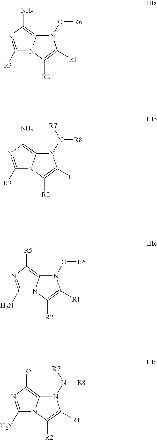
N1(O[R6])C2=C(N)N=C([R3])N2C([R2])=C1[R1].N1(N([R8])[R7])C2=C(N)N=C([R3])N2C([R2])=C1[R1].N1(O[R6])C2=C([R5])N=C(N)N2C([R2])=C1[R1].N1(N([R8])[R7])C2=C([R5])N=C(N)N2C([R2])=C1[R1]
